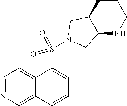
C1=NC=C2C(=C1)C(S(=O)(=O)N1CC3C(NCCC3)C1)=CC=C2
